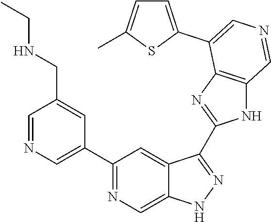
C1(C2=CN=CC(CNCC)=C2)=NC=C2C(=C1)C(C1=NC3=C(N1)C=NC=C3C1=CC=C(C)S1)=NN2
